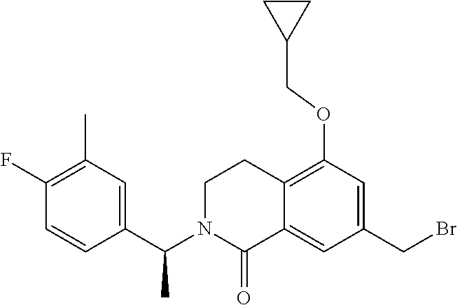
C1N(C(C2=CC(C)=C(F)C=C2)C)C(=O)C2=CC(CBr)=CC(OCC3CC3)=C2C1
